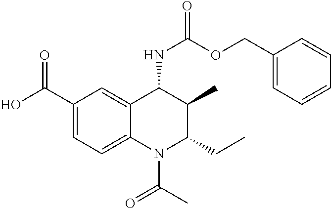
C1(C(O)=O)=CC=C2C(=C1)C(NC(OCC1=CC=CC=C1)=O)C(C)C(CC)N2C(=O)C
